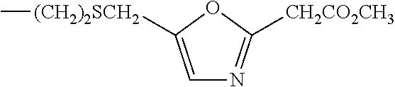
C1=C([(CH2)2SCH2]C)OC([CH2CO2CH3])=N1
